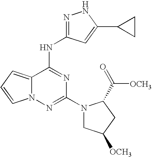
C12=CC=CN1N=C(N1CC([OCH3])CC1C(=O)[OCH3])N=C2NC1=NNC(C2CC2)=C1
